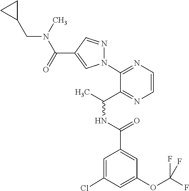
C1=C(OC(F)(F)F)C=C(C(=O)NC(C)C2=NC=CN=C2N2N=CC(C(=O)N(C)CC3CC3)=C2)C=C1Cl
